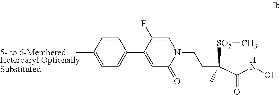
C1=C(C2=CC=C([5- to 6-MemberedHeteroaryl OptionallySubstituted])C=C2)C(F)=CN(CCC(C)([SO2]C)C(NO)=O)C1=O
